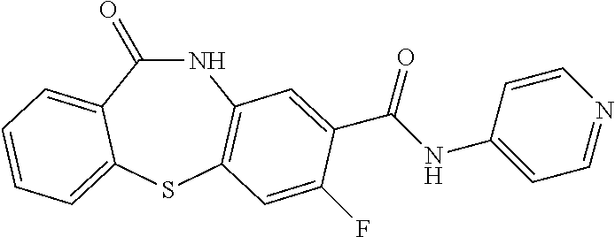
N1C(=O)C2=CC=CC=C2SC2=C1C=C(C(NC1=CC=NC=C1)=O)C(F)=C2
